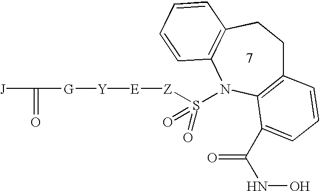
[Z]([E][Y][G]C([J])=O)S(=O)(=O)N1C2=C(CCC3=C1C(C(NO)=O)=CC=C3)C=CC=C2
